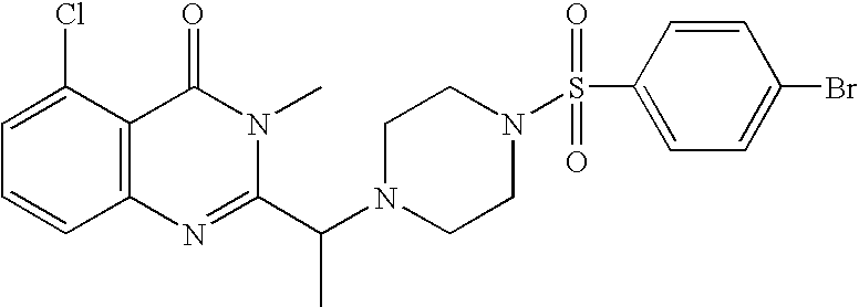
C1=C(Cl)C2=C(C=C1)N=C(C(N1CCN(S(C3=CC=C(Br)C=C3)(=O)=O)CC1)C)N(C)C2=O
